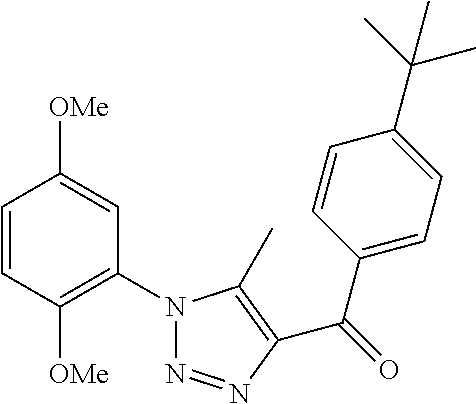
C1=CC([OMe])=C(N2N=NC(C(=O)C3=CC=C(C(C)(C)C)C=C3)=C2C)C=C1[OMe]
